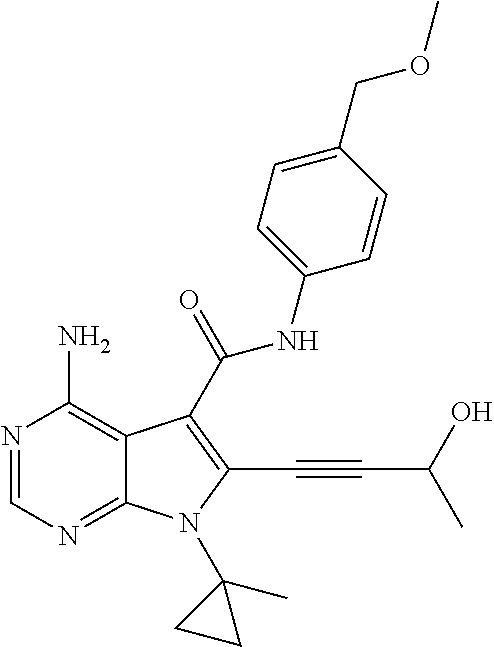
N1=CN=C2C(=C1N)C(C(NC1=CC=C(COC)C=C1)=O)=C(C#CC(C)O)N2C1(C)CC1
